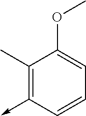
C1(C)=C(->C)C=CC=C1OC
